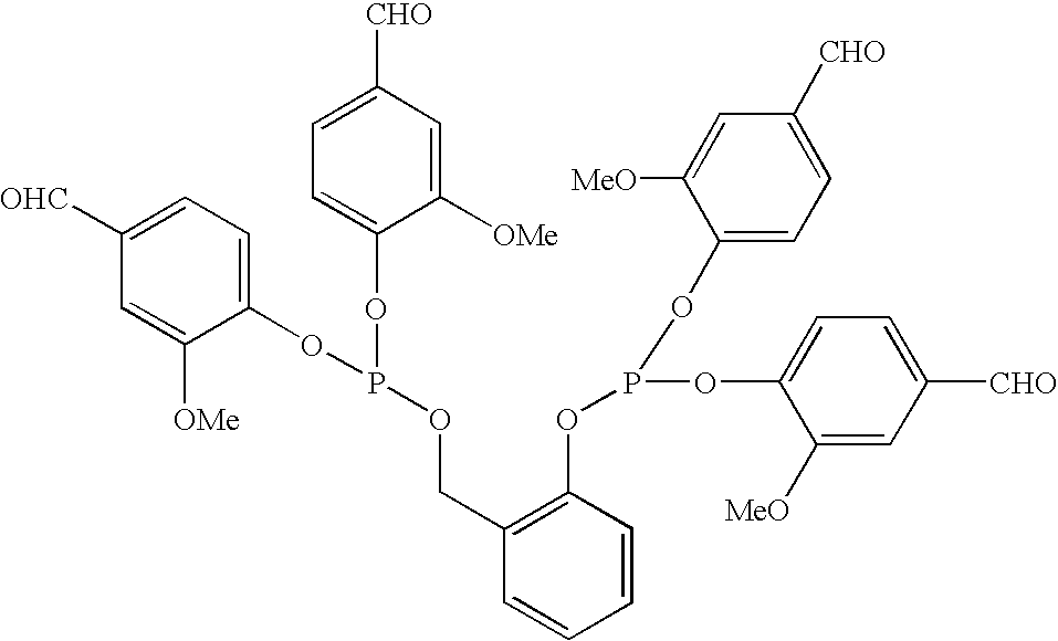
C1([OHC])=CC=C(OP(OC2=CC=C([CHO])C=C2[OMe])OCC2=C(OP(OC3=CC=C([CHO])C=C3[MeO])OC3=CC=C([CHO])C=C3[MeO])C=CC=C2)C([OMe])=C1
